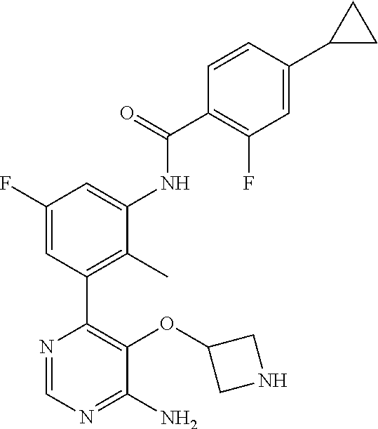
C1(F)=CC(C2=C(OC3CNC3)C(N)=NC=N2)=C(C)C(NC(C2=C(F)C=C(C3CC3)C=C2)=O)=C1
